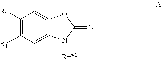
C1([R2])=C([R1])C=C2C(=C1)OC(=O)N2[RZN1]
